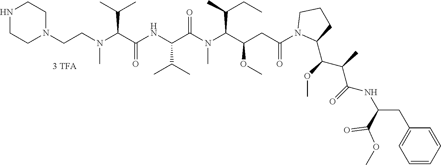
C1N(CCN(C(C(NC(C(N(C(C(CC(N2C(C(OC)C(C)C(=O)NC(C(=O)OC)CC3=CC=CC=C3)CCC2)=O)OC)C(C)CC)C)=O)C(C)C)=O)C(C)C)C)CCNC1
